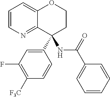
C1=CN=C2C(=C1)OCCC2(C1=CC(F)=C([F3C])C=C1)NC(C1=CC=CC=C1)=O
